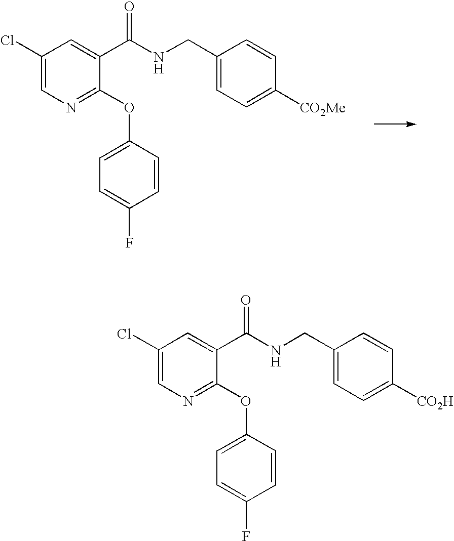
C1(Cl)=CN=C(OC2=CC=C(F)C=C2)C(C(NCC2=CC=C([CO2Me])C=C2)=O)=C1.C1(Cl)=CN=C(OC2=CC=C(F)C=C2)C(C(NCC2=CC=C([CO2H])C=C2)=O)=C1
